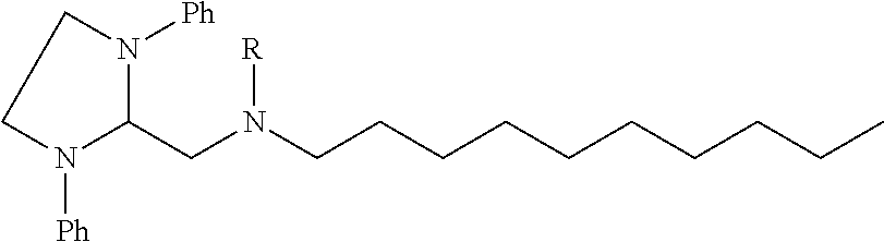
C1N([Ph])C(CN(CCCCCCCCCC)[R])N([Ph])C1
